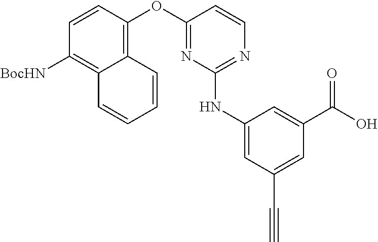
C12=C(OC3=NC(NC4=CC(C#C)=CC(C(O)=O)=C4)=NC=C3)C=CC([BocHN])=C1C=CC=C2
